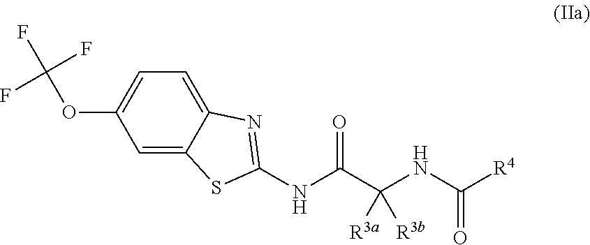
C1=C2C(=CC=C1OC(F)(F)F)N=C(NC(C(NC([R4])=O)([R3a])[R3b])=O)S2
